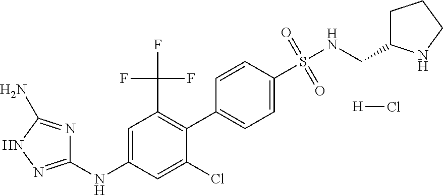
C1(C2=C(C(F)(F)F)C=C(NC3=NNC(N)=N3)C=C2Cl)=CC=C(S(NCC2CCCN2)(=O)=O)C=C1.[H]Cl
